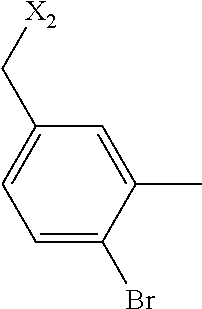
C1=C(Br)C(C)=CC(C[X2])=C1
